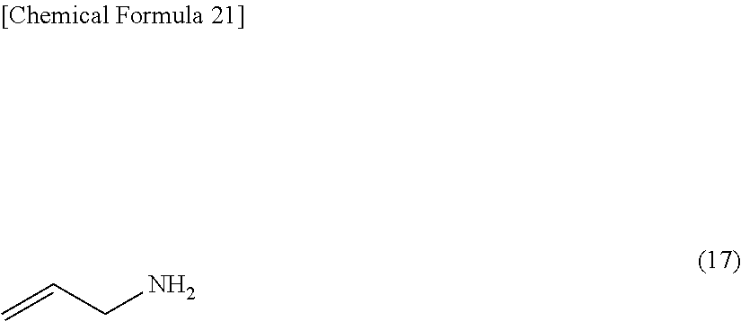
C=CCN
